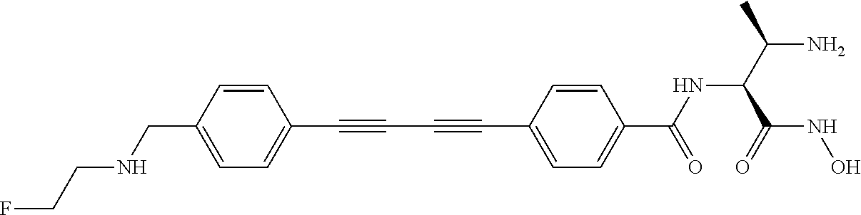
C1=CC(CNCCF)=CC=C1C#CC#CC1=CC=C(C(NC(C(N)C)C(NO)=O)=O)C=C1
